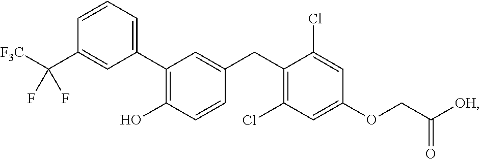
C1=CC=C(C2=C(O)C=CC(CC3=C(Cl)C=C(OCC([OH])=O)C=C3Cl)=C2)C=C1C([F3C])(F)F
